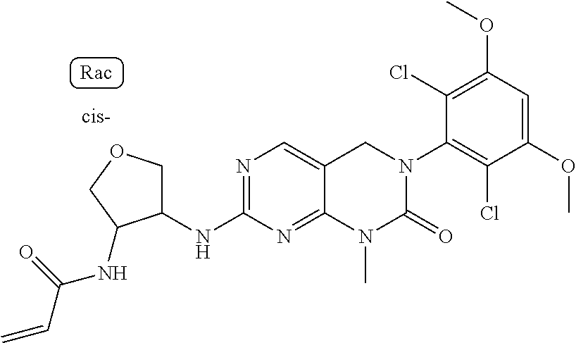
N1=C(NC2COCC2NC(=O)C=C)N=C2C(=C1)CN(C1=C(Cl)C(OC)=CC(OC)=C1Cl)C(=O)N2C
